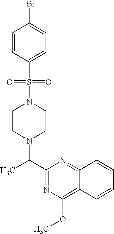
C(C1=NC(OC)=C2C(=N1)C=CC=C2)(C)N1CCN(S(C2=CC=C(Br)C=C2)(=O)=O)CC1
